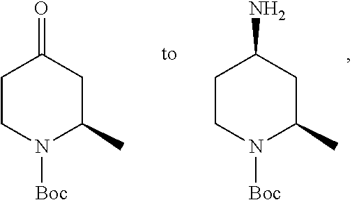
C1CN([Boc])C(C)CC1N.C1CN([Boc])C(C)CC1=O
